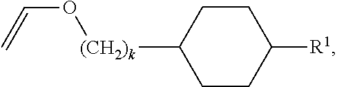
C1CC([(CH2)k]OC=C)CCC1[R1]
